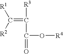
C(=C([R3])C(=O)O[R4])([R2])[R1]
